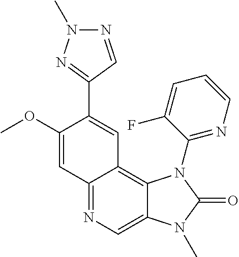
C1(OC)=CC2=NC=C3C(=C2C=C1C1=NN(C)N=C1)N(C1=NC=CC=C1F)C(=O)N3C
